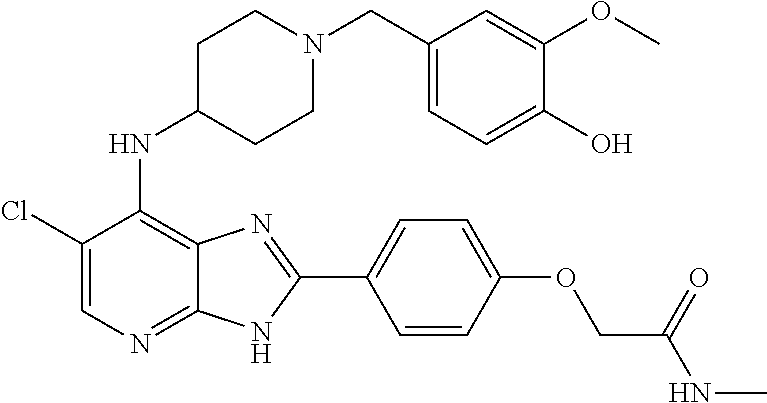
C1(Cl)=CN=C2C(=C1NC1CCN(CC3=CC=C(O)C(OC)=C3)CC1)N=C(C1=CC=C(OCC(NC)=O)C=C1)N2
